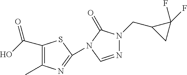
C1(C(O)=O)=C(C)N=C(N2C(=O)N(CC3CC3(F)F)N=C2)S1
